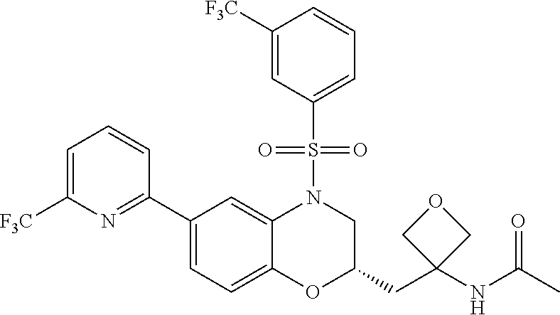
C1=C([F3C])N=C(C2=CC=C3C(=C2)N(S(C2=CC=CC([F3C])=C2)(=O)=O)CC(CC2(NC(=O)C)COC2)O3)C=C1
